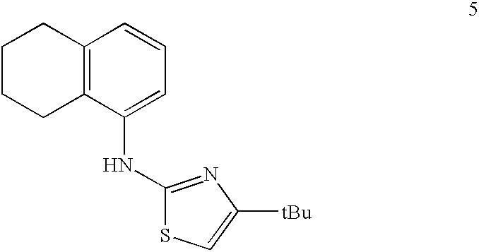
C1CCC2=C(C1)C=CC=C2NC1=NC([tBu])=CS1
